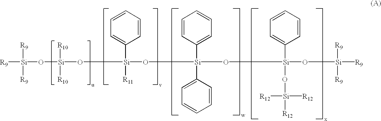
[R9][Si]([R9])([R9])O[Si]([R10])([R10])O[Si](C1=CC=CC=C1)([R11])O[Si](C1=CC=CC=C1)(C1=CC=CC=C1)O[Si](C1=CC=CC=C1)(O[Si]([R12])([R12])[R12])O[Si]([R9])([R9])[R9]
